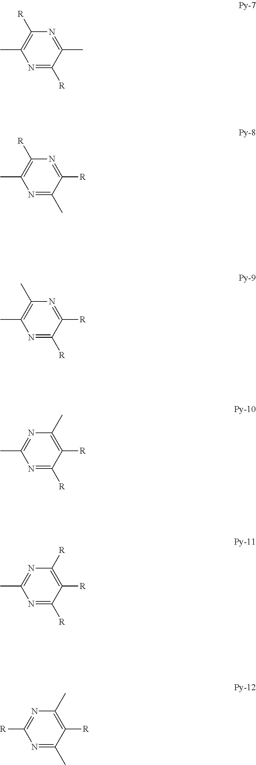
N1=C([R])C(C)=NC([R])=C1C.N1=C(C)C([R])=NC([R])=C1C.N1=C([R])C([R])=NC(C)=C1C.N1=C([R])C([R])=C(C)N=C1C.N1=C([R])C([R])=C([R])N=C1C.N1=C(C)C([R])=C(C)N=C1[R]
